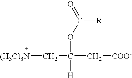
[(H3C)3N]CC([H])(C[COO-])OC(=O)[R]
